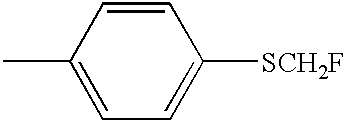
C1=CC(C)=CC=C1[SCH2F]
